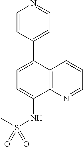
C12=C(N=CC=C1)C(NS(C)(=O)=O)=CC=C2C1=CC=NC=C1
